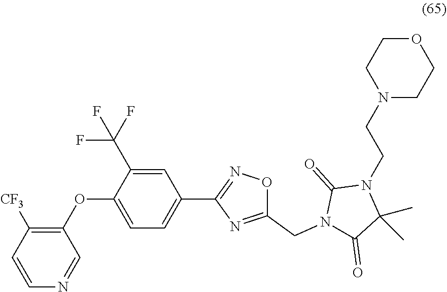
C1(OC2=CC=C(C3=NOC(CN4C(=O)C(C)(C)N(CCN5CCOCC5)C4=O)=N3)C=C2C(F)(F)F)=C([CF3])C=CN=C1
